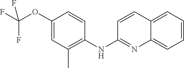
C1(OC(F)(F)F)=CC(C)=C(NC2=NC3=CC=CC=C3C=C2)C=C1
